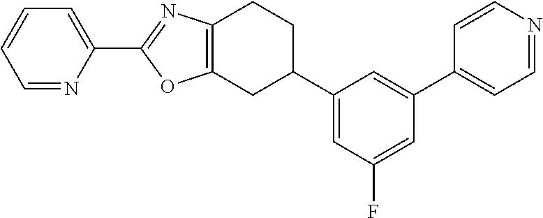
C1=NC(C2=NC3=C(O2)CC(C2=CC(F)=CC(C4=CC=NC=C4)=C2)CC3)=CC=C1
